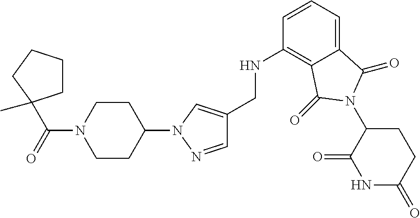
C1(CNC2=C3C(=CC=C2)C(=O)N(C2C(=O)NC(=O)CC2)C3=O)=CN(C2CCN(C(=O)C3(C)CCCC3)CC2)N=C1
